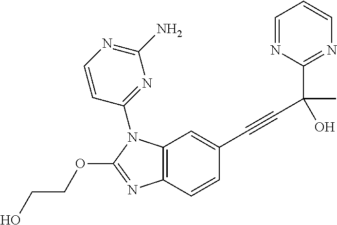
C12=C(C=CC(C#CC(C3=NC=CC=N3)(O)C)=C1)N=C(OCCO)N2C1=NC(N)=NC=C1
